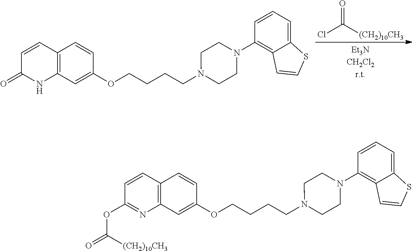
C1=CC2=C(NC1=O)C=C(OCCCCN1CCN(C3=C4C(=CC=C3)SC=C4)CC1)C=C2.[(CH2)10CH3]C(Cl)=O.C1=CC2=C(N=C1OC([(CH2)10CH3])=O)C=C(OCCCCN1CCN(C3=C4C(=CC=C3)SC=C4)CC1)C=C2
